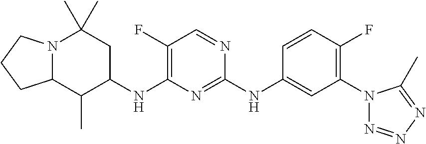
C1(F)=C(NC2CC(C)(C)N3C(CCC3)C2C)N=C(NC2=CC(N3N=NN=C3C)=C(F)C=C2)N=C1
